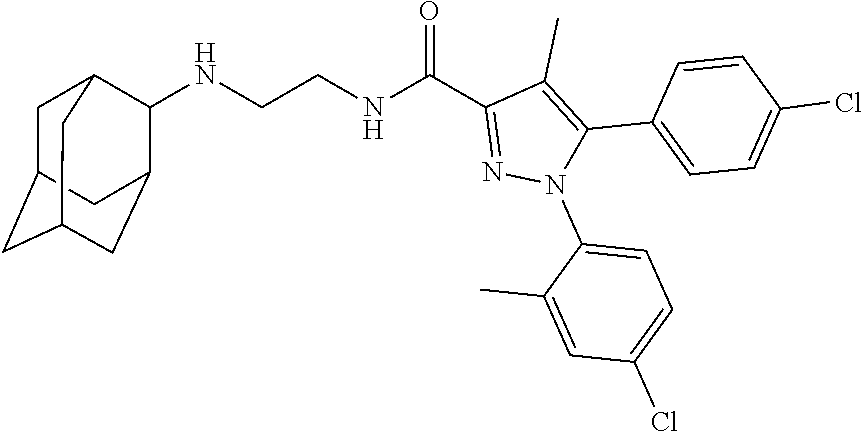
N(CCNC(C1=NN(C2=CC=C(Cl)C=C2C)C(C2=CC=C(Cl)C=C2)=C1C)=O)C1C2CC3CC(CC1C3)C2
